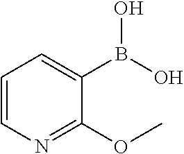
C1=CN=C(OC)C(B(O)O)=C1
